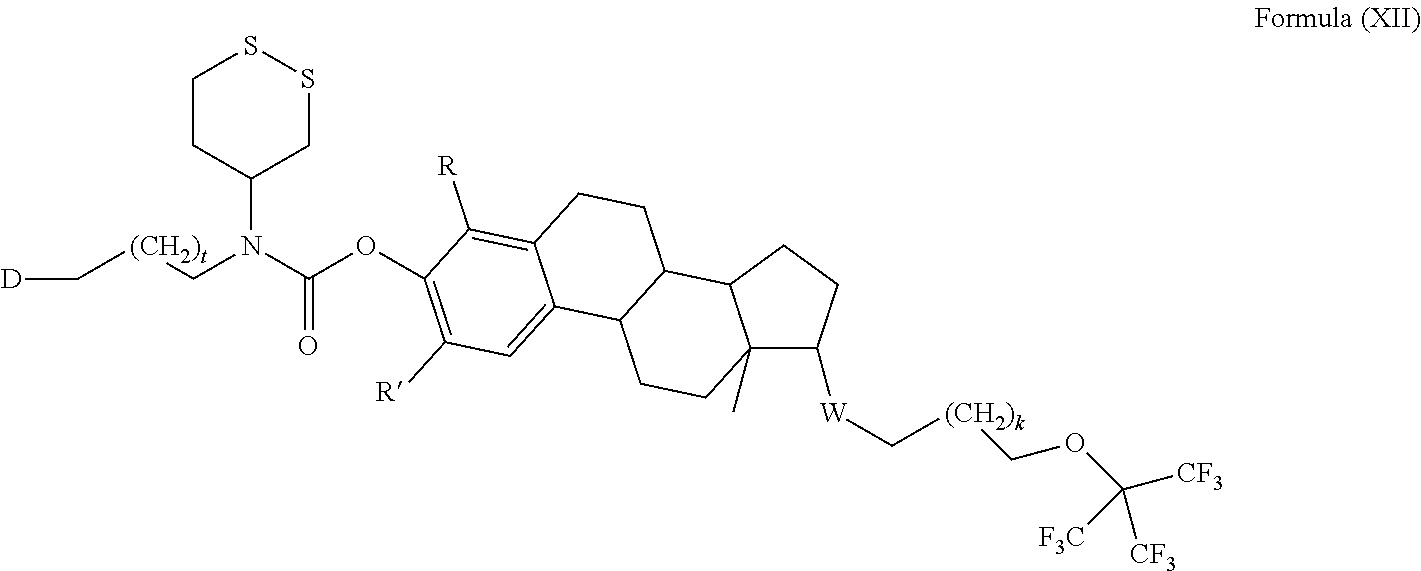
C([(CH2)t]CN(C1CSSCC1)C(OC1=C([R])C=C2C3C(C4C(C)(C([W]C[(CH2)k]COC([CF3])([F3C])[CF3])CC4)CC3)CCC2=C1[R])=O)[D]
